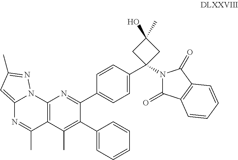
C12=CC(C)=NN1C1=C(C(C)=N2)C(C)=C(C2=CC=CC=C2)C(C2=CC=C(C3(N4C(=O)C5=C(C4=O)C=CC=C5)CC(O)(C)C3)C=C2)=N1
